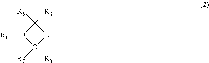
C1([R6])([R5])B([R1])C([R8])([R7])[L]1
